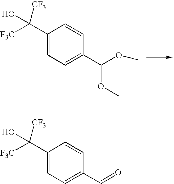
C1(C(O)([CF3])[F3C])=CC=C(C(OC)OC)C=C1.C1(C(O)([CF3])[F3C])=CC=C(C=O)C=C1
